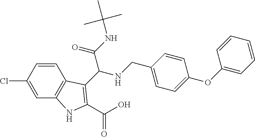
C1=CC(Cl)=CC2=C1C(C(NCC1=CC=C(OC3=CC=CC=C3)C=C1)C(NC(C)(C)C)=O)=C(C(O)=O)N2
